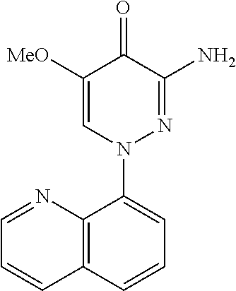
C1([MeO])=CN(C2=CC=CC3=C2N=CC=C3)N=C(N)C1=O
